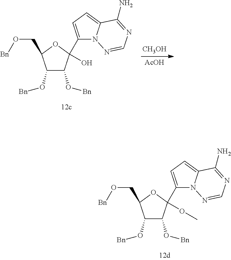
C1(O[Bn])C(O[Bn])C(C2=CC=C3N2N=CN=C3N)(OC)OC1CO[Bn].C1(O[Bn])C(O[Bn])C(C2=CC=C3N2N=CN=C3N)(O)OC1CO[Bn].[CH3OH].[AcOH]
